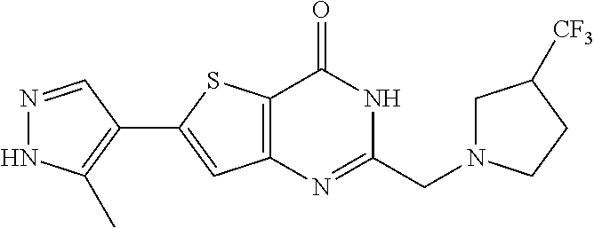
N1=CC(C2=CC3=C(S2)C(=O)NC(CN2CC([CF3])CC2)=N3)=C(C)N1
